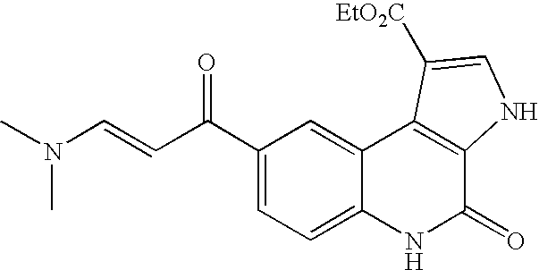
C1(C(C=CN(C)C)=O)=CC=C2C(=C1)C1=C(C(=O)N2)NC=C1[EtO2C]
